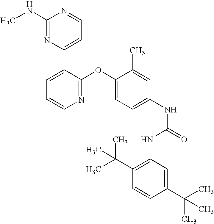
C1(NC)=NC(C2=CC=CN=C2OC2=CC=C(NC(NC3=C(C(C)(C)C)C=CC(C(C)(C)C)=C3)=O)C=C2C)=CC=N1
